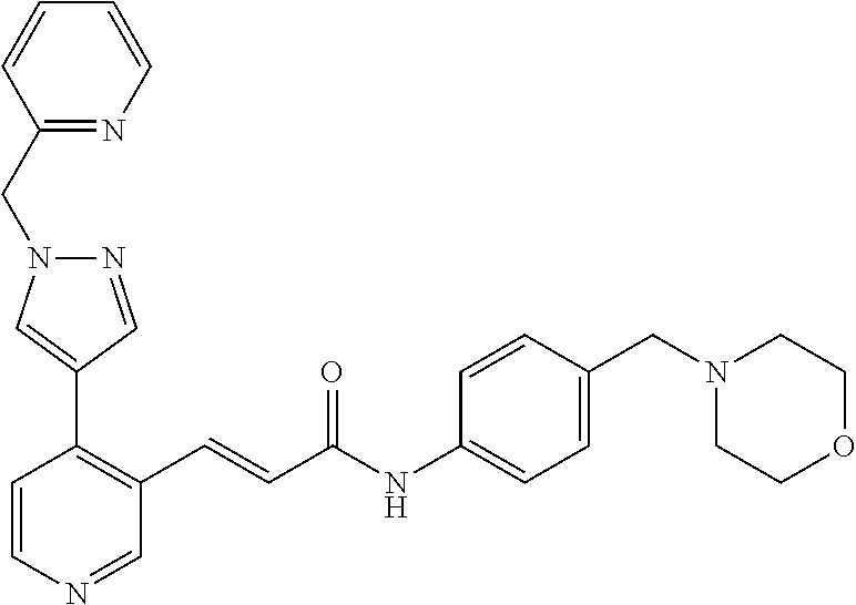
C1=CN=CC(C=CC(=O)NC2=CC=C(CN3CCOCC3)C=C2)=C1C1=CN(CC2=NC=CC=C2)N=C1
